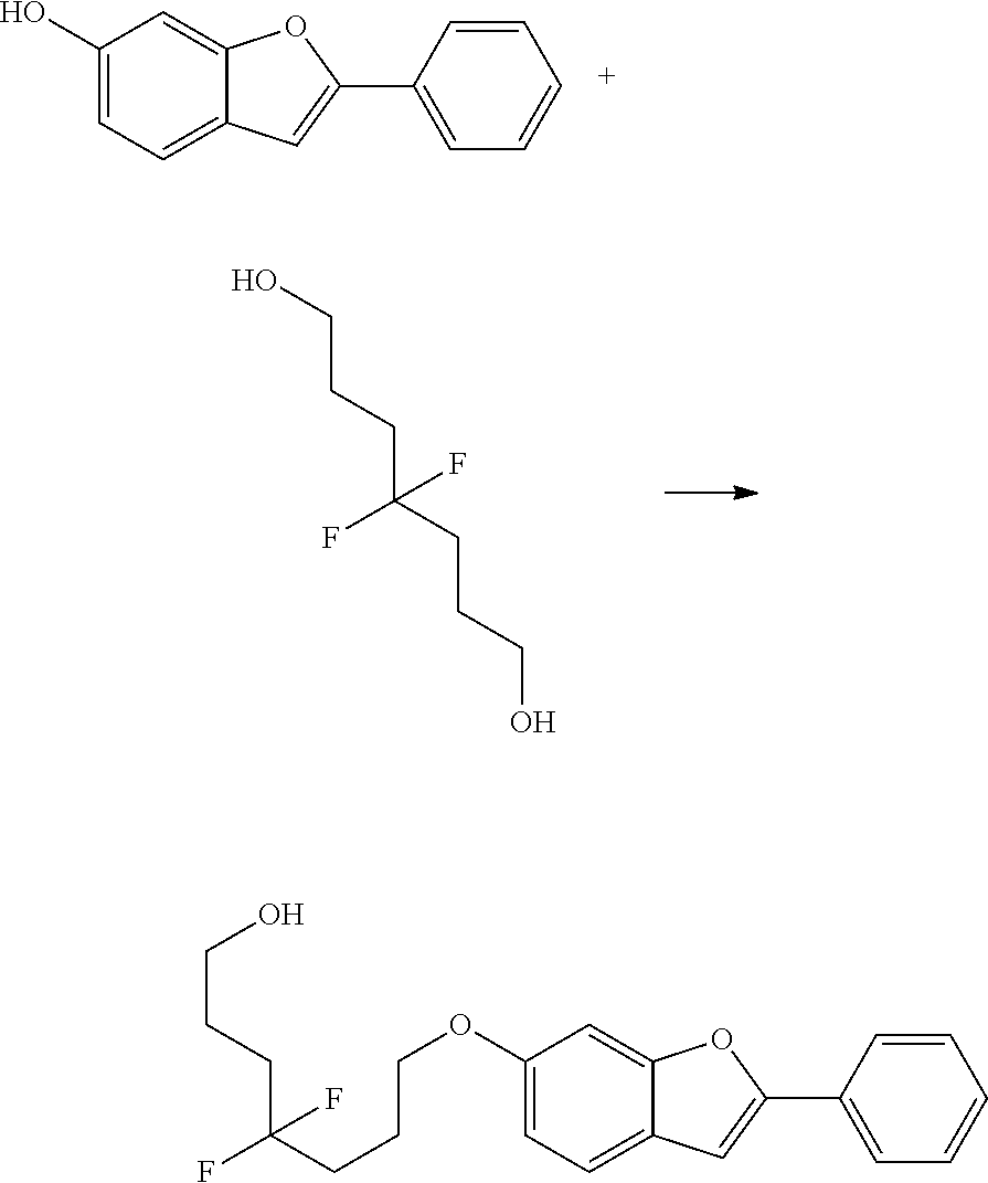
C1(O)=CC=C2C(=C1)OC(C1=CC=CC=C1)=C2.OCCCC(CCCO)(F)F.C1(OCCCC(CCCO)(F)F)=CC=C2C(=C1)OC(C1=CC=CC=C1)=C2
